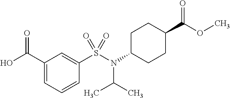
C1(C(O)=O)=CC=CC(S(N(C2CCC(C(OC)=O)CC2)C(C)C)(=O)=O)=C1
